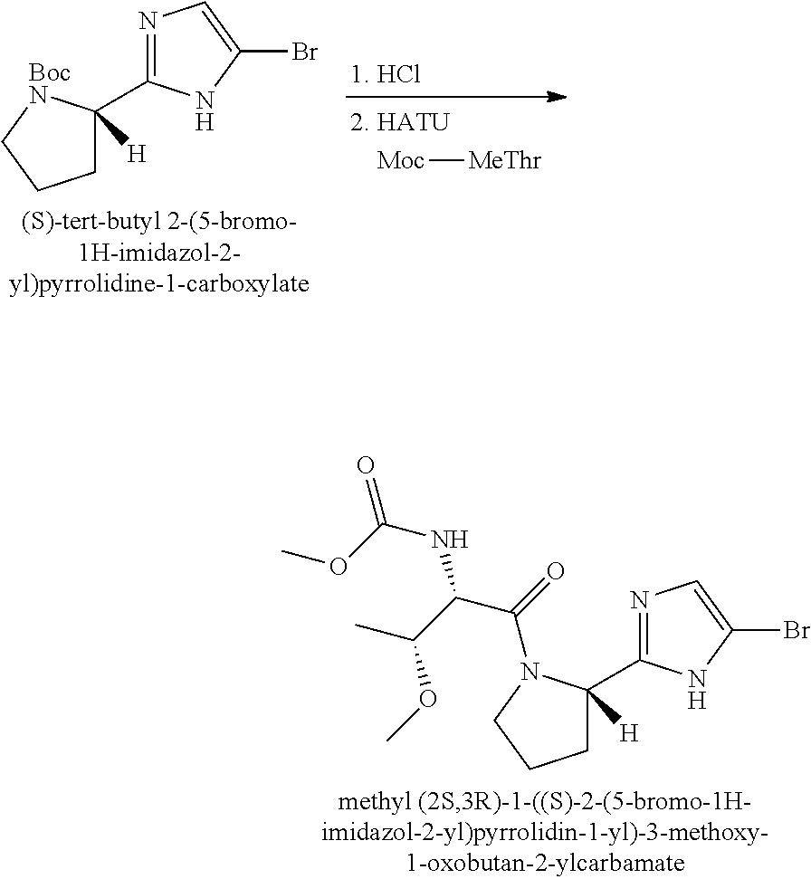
[Moc][MeThr].N1=C(C2([H])CCC[BocN]2)NC(Br)=C1.N1=C(C2([H])CCCN2C(C(NC(=O)OC)C(C)OC)=O)NC(Br)=C1
